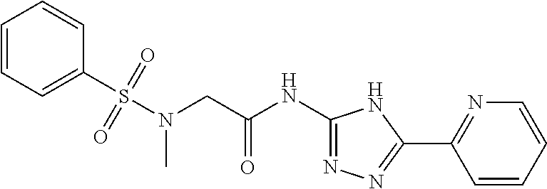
N1=C(NC(CN(S(C2=CC=CC=C2)(=O)=O)C)=O)NC(C2=NC=CC=C2)=N1
